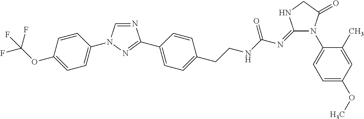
C1=CC(OC(F)(F)F)=CC=C1N1C=NC(C2=CC=C(CCNC(N=C3N(C4=CC=C(OC)C=C4C)C(=O)CN3)=O)C=C2)=N1
